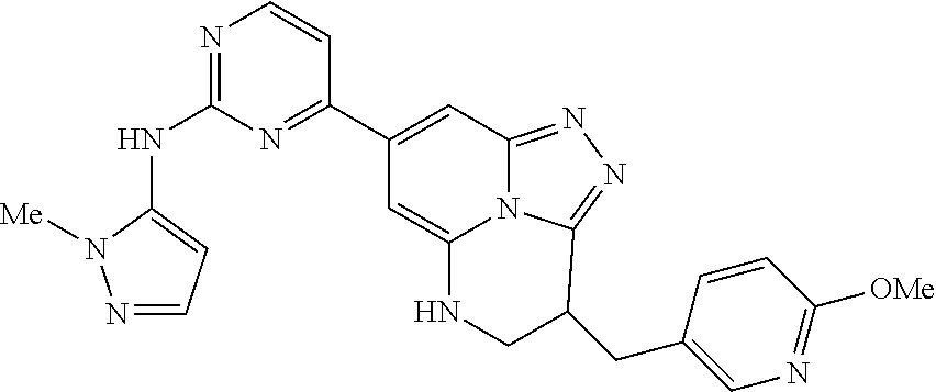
N1=CC=C(NC2=NC=CC(C3=CC4=NN=C5C(CC6=CN=C([OMe])C=C6)CNC(=C3)N45)=N2)N1[Me]
